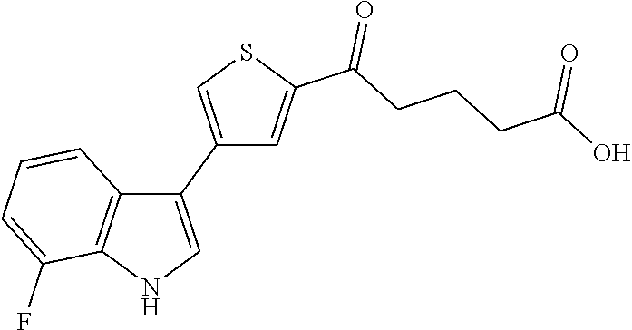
C1(C2=CSC(C(CCCC(O)=O)=O)=C2)=CNC2=C1C=CC=C2F
